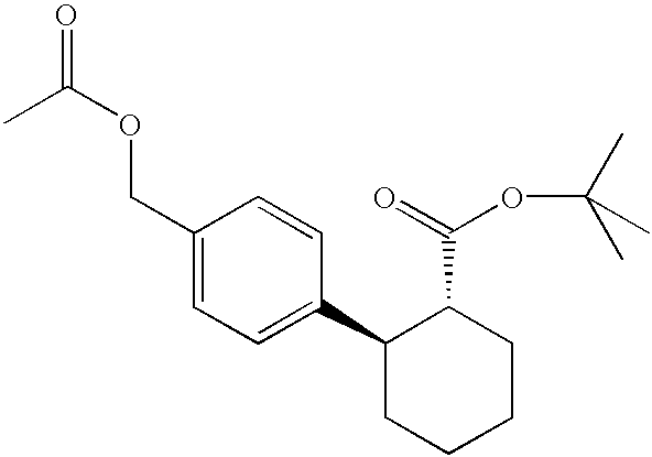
C1(COC(=O)C)=CC=C(C2CCCCC2C(=O)OC(C)(C)C)C=C1
